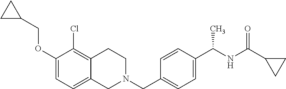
C1(OCC2CC2)=CC=C2C(=C1Cl)CCN(CC1=CC=C(C(NC(C3CC3)=O)C)C=C1)C2
